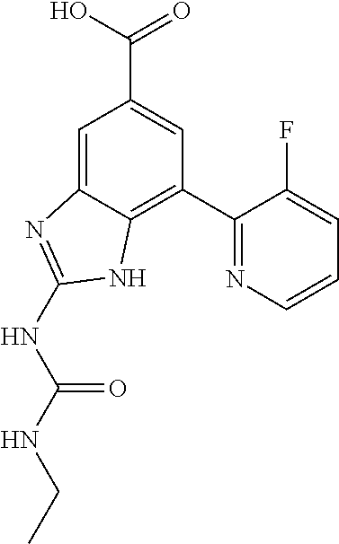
C1=C2C(=C(C3=NC=CC=C3F)C=C1C(=O)O)NC(NC(NCC)=O)=N2
